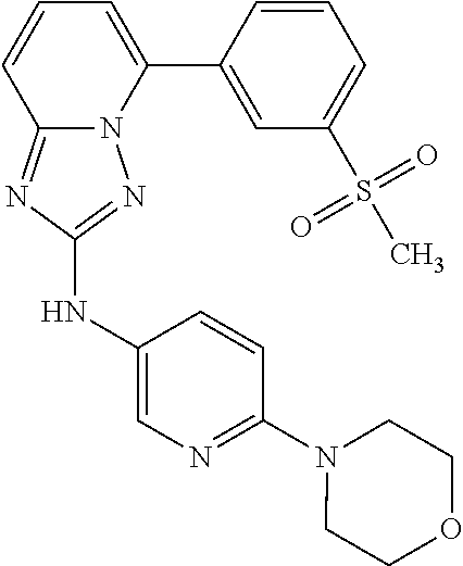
C12=NC(NC3=CN=C(N4CCOCC4)C=C3)=NN1C(C1=CC(S(C)(=O)=O)=CC=C1)=CC=C2
